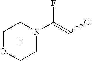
FC(=CCl)N1CCOCC1.F
